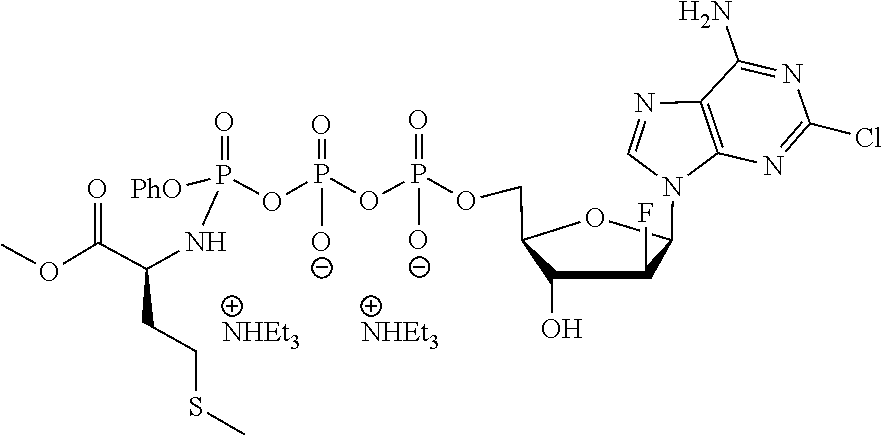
O(C)C(C(NP(OP(OP(OCC1C(O)C(F)C(N2C3=C(C(N)=NC(Cl)=N3)N=C2)O1)(=O)O)(=O)[O-])(=O)[PhO])CCSC)=O
